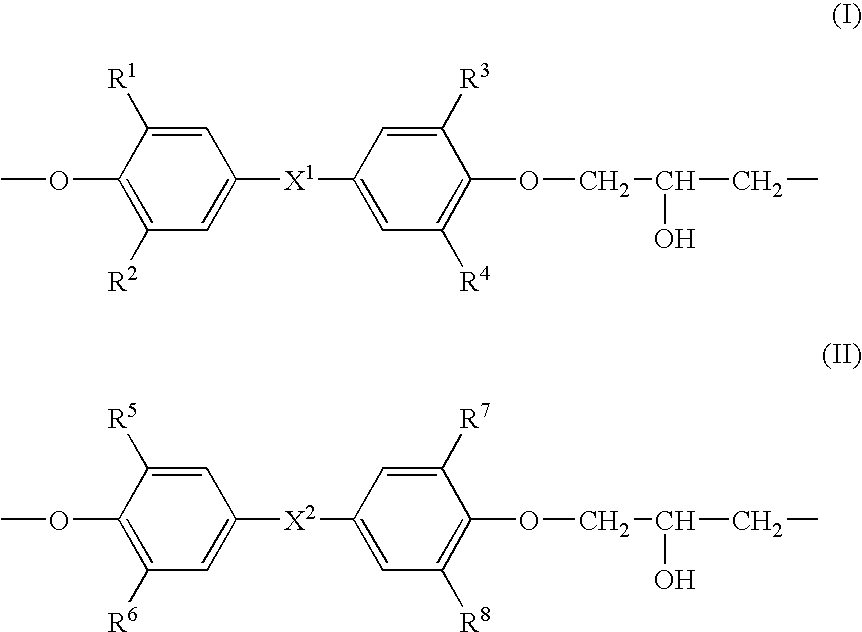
COC1=C([R2])C=C([X1]C2=CC([R4])=C(OCC(CC)O)C([R3])=C2)C=C1[R1].COC1=C([R6])C=C([X2]C2=CC([R8])=C(OCC(CC)O)C([R7])=C2)C=C1[R5]
